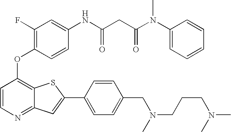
C1=CC(OC2=C(F)C=C(NC(CC(N(C3=CC=CC=C3)C)=O)=O)C=C2)=C2C(=N1)C=C(C1=CC=C(CN(CCCN(C)C)C)C=C1)S2
